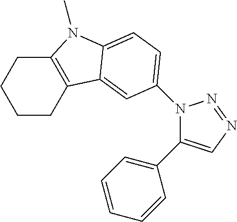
C1CC2=C(CC1)N(C)C1=CC=C(N3C(C4=CC=CC=C4)=CN=N3)C=C21
